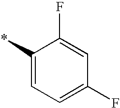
C1(*)=CC=C(F)C=C1F
